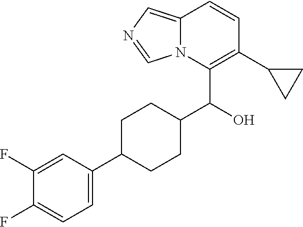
C12=CN=CN1C(C(C1CCC(C3=CC=C(F)C(F)=C3)CC1)O)=C(C1CC1)C=C2
